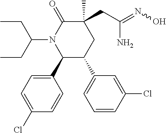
C(CC1(C)C(=O)N(C(CC)CC)C(C2=CC=C(Cl)C=C2)C(C2=CC=CC(Cl)=C2)C1)(=NO)N
